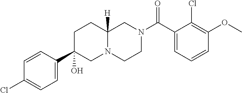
C1=CC=C(C(N2CCN3C([H])(C2)CCC(C2=CC=C(Cl)C=C2)(O)C3)=O)C(Cl)=C1OC
